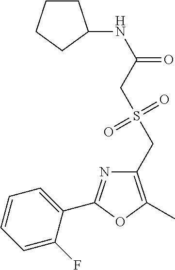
C1=CC=C(F)C(C2=NC(CS(CC(NC3CCCC3)=O)(=O)=O)=C(C)O2)=C1
